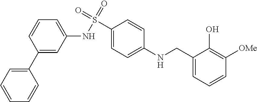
C1(NS(C2=CC=C(NCC3=CC=CC([OMe])=C3O)C=C2)(=O)=O)=CC=CC(C2=CC=CC=C2)=C1
